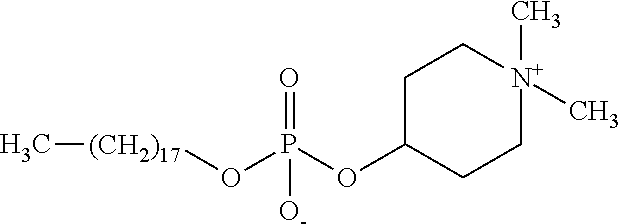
C1CC(OP(O[(CH2)17]C)(=O)[O-])CC[N+]1(C)C
